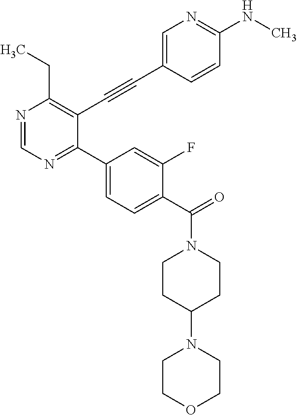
N1=CN=C(C2=CC=C(C(N3CCC(N4CCOCC4)CC3)=O)C(F)=C2)C(C#CC2=CN=C(NC)C=C2)=C1CC
